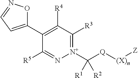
C1(C2=CC=NO2)=C([R4])C([R3])=[N+](C([Q][(X)n][Z])([R1])[R2])N=C1[R5]
